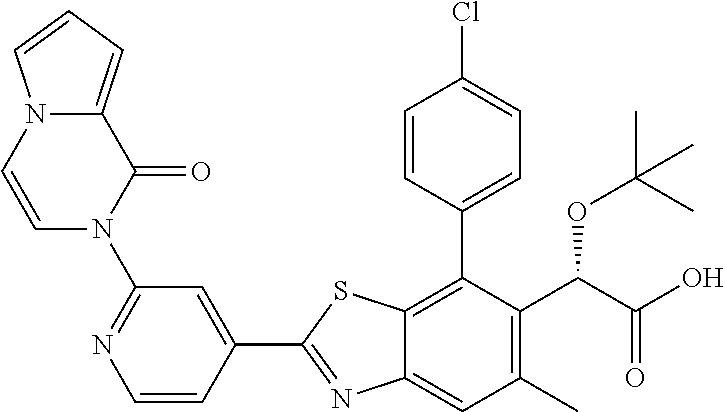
C1(C2=NC3=CC(C)=C(C(OC(C)(C)C)C(=O)O)C(C4=CC=C(Cl)C=C4)=C3S2)=CC(N2C(=O)C3=CC=CN3C=C2)=NC=C1
